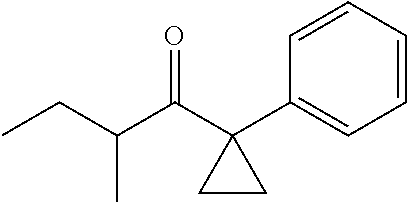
C(C1(C2=CC=CC=C2)CC1)(C(CC)C)=O
